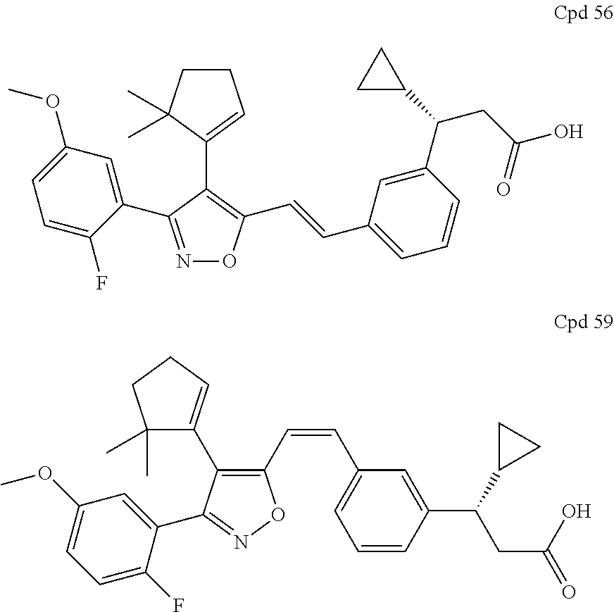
N1=C(C2=CC(OC)=CC=C2F)C(C2=CCCC2(C)C)=C(C=CC2=CC=CC(C(CC(=O)O)C3CC3)=C2)O1.C1(C2=NOC(C=CC3=CC=CC(C(CC(=O)O)C4CC4)=C3)=C2C2=CCCC2(C)C)=CC(OC)=CC=C1F
